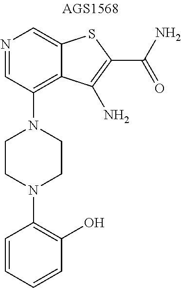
N1=CC(N2CCN(C3=C(O)C=CC=C3)CC2)=C2C(=C1)SC(C(N)=O)=C2N
